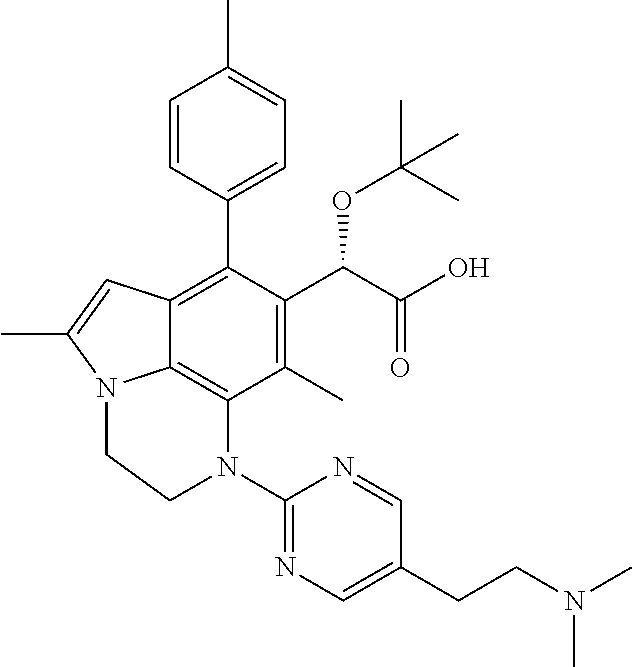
C1(C)=C(C(C(O)=O)OC(C)(C)C)C(C2=CC=C(C)C=C2)=C2C3=C1N(C1=NC=C(CCN(C)C)C=N1)CCN3C(C)=C2
